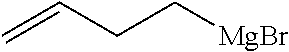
C=CCC[MgBr]
